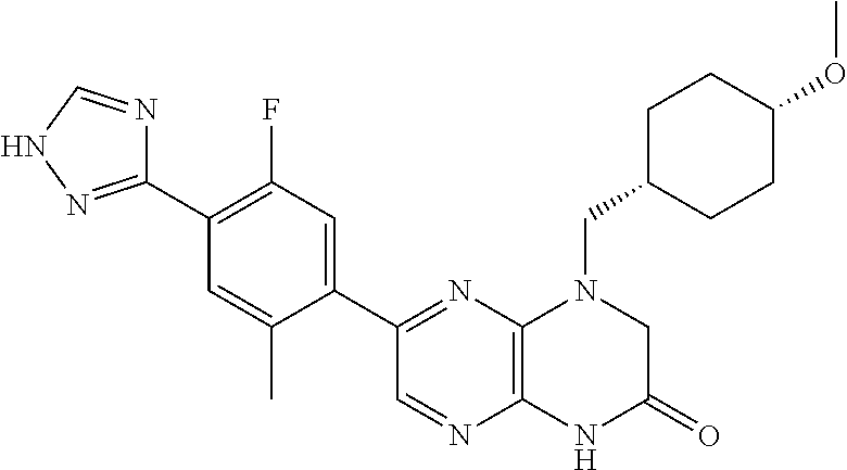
C12=C(N=C(C3=CC(F)=C(C4=NNC=N4)C=C3C)C=N1)N(CC1CCC(OC)CC1)CC(=O)N2
